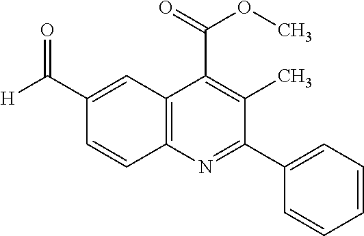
O(C(=O)C1=C(C)C(C2=CC=CC=C2)=NC2=C1C=C(C([H])=O)C=C2)C
